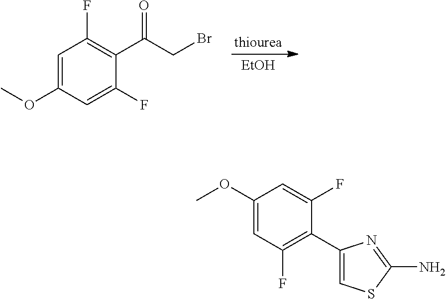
[EtOH].COC1=CC(F)=C(C(CBr)=O)C(F)=C1.C1(C2=CSC(N)=N2)=C(F)C=C(OC)C=C1F
